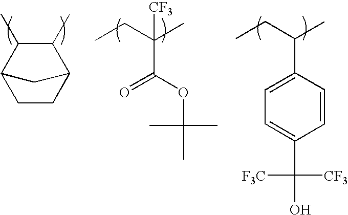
CCC(C)(C(OC(C)(C)C)=O)[CF3].CCC(C)C1=CC=C(C(O)([F3C])[CF3])C=C1.C1CC2C(C)C(C)C1C2
